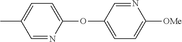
CC1=CC=C(OC2=CC=C([OMe])N=C2)N=C1
